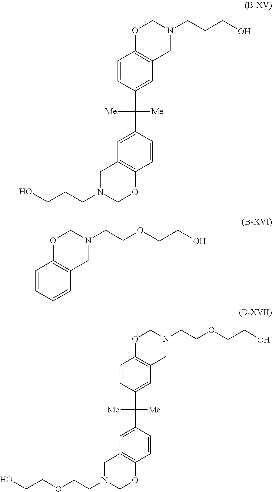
C(CCN1COC2=C(C1)C=C(C([Me])([Me])C1=CC3=C(C=C1)OCN(CCCO)C3)C=C2)O.C1=CC=CC2=C1OCN(CCOCCO)C2.O(CCN1COC2=C(C1)C=C(C([Me])([Me])C1=CC3=C(C=C1)OCN(CCOCCO)C3)C=C2)CCO
